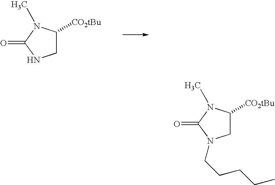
C1C([CO2tBu])N(C)C(=O)N1.C1C([CO2tBu])N(C)C(=O)N1CCCCC
